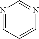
N1=CC=CN=C1
